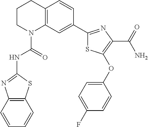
C1CN(C(=O)NC2=NC3=C(S2)C=CC=C3)C2=C(C1)C=CC(C1=NC(C(=O)N)=C(OC3=CC=C(F)C=C3)S1)=C2
